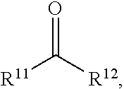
O=C([R12])[R11]
